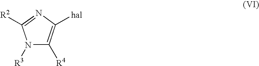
N1([R3])C([R4])=C([hal])N=C1[R2]
